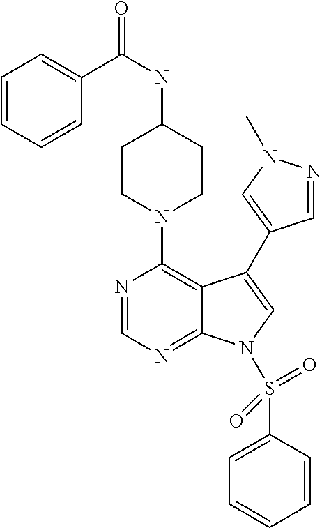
C12=NC=NC(N3CCC(NC(=O)C4=CC=CC=C4)CC3)=C1C(C1=CN(C)N=C1)=CN2S(C1=CC=CC=C1)(=O)=O
